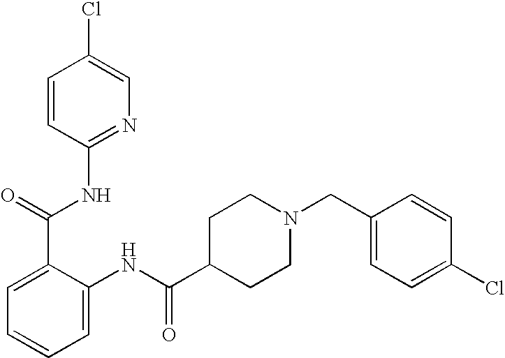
C1=CC(NC(C2=CC=CC=C2NC(C2CCN(CC3=CC=C(Cl)C=C3)CC2)=O)=O)=NC=C1Cl
